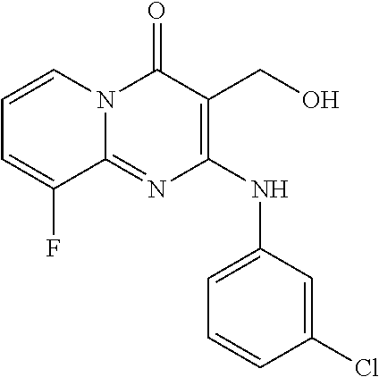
C1=CN2C(=NC(NC3=CC=CC(Cl)=C3)=C(CO)C2=O)C(F)=C1
